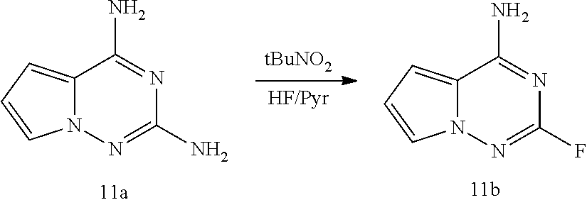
[HF/Pyr].[tBuNO2].C12=CC=CN1N=C(N)N=C2N.C12=CC=CN1N=C(F)N=C2N
